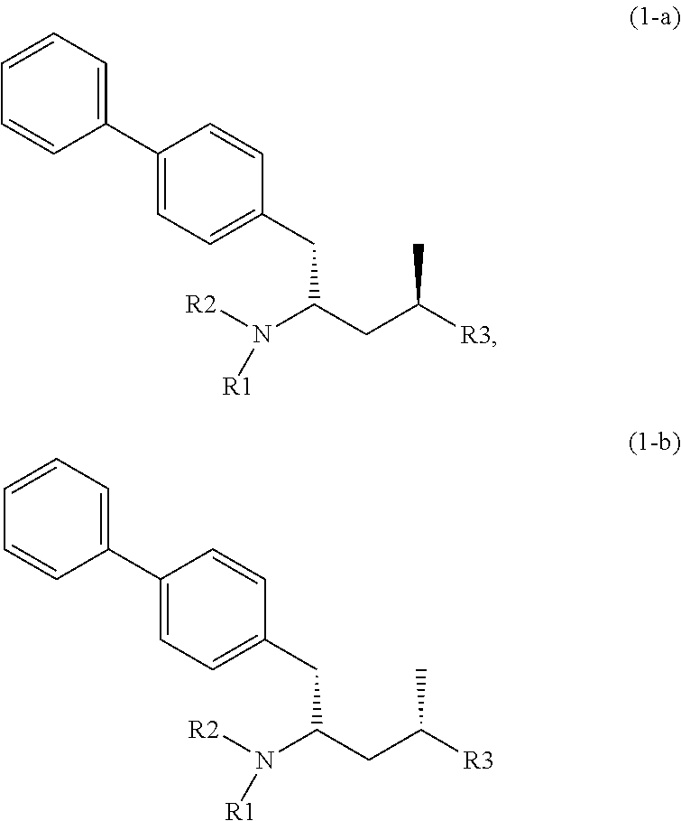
C1(C2=CC=C(CC(N([R1])[R2])CC(C)[R3])C=C2)=CC=CC=C1.C1(C2=CC=C(CC(N([R1])[R2])CC(C)[R3])C=C2)=CC=CC=C1
